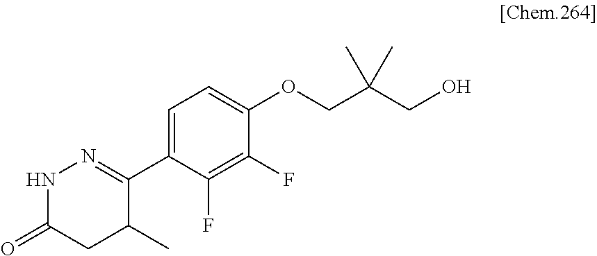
C1=C(C2=NNC(=O)CC2C)C(F)=C(F)C(OCC(CO)(C)C)=C1
